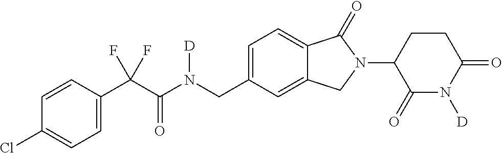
C1=CC(C(C(N(CC2=CC=C3C(=C2)CN(C2C(=O)N([D])C(=O)CC2)C3=O)[D])=O)(F)F)=CC=C1Cl
